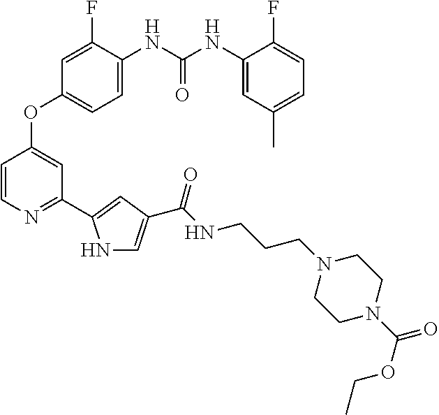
C1=C(NC(NC2=CC(C)=CC=C2F)=O)C(F)=CC(OC2=CC(C3=CC(C(NCCCN4CCN(C(=O)OCC)CC4)=O)=CN3)=NC=C2)=C1
